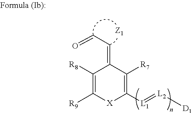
C1([R8])=C([R9])[X]C([L1]=[L2][D1])=C([R7])C1=CC=O
